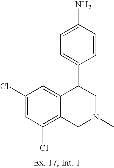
C1(Cl)=C2C(=CC(Cl)=C1)C(C1=CC=C(N)C=C1)CN(C)C2
